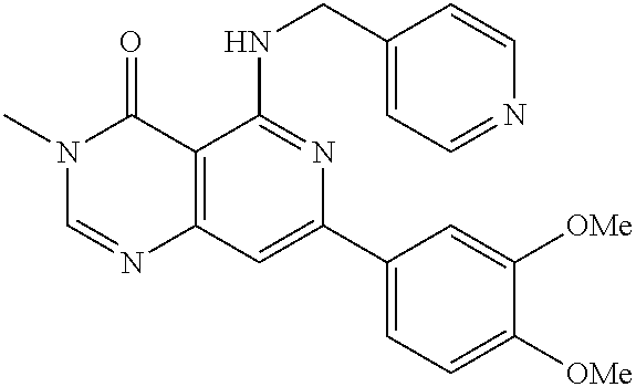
C12=C(C=C(C3=CC=C([OMe])C([OMe])=C3)N=C1NCC1=CC=NC=C1)N=CN(C)C2=O
